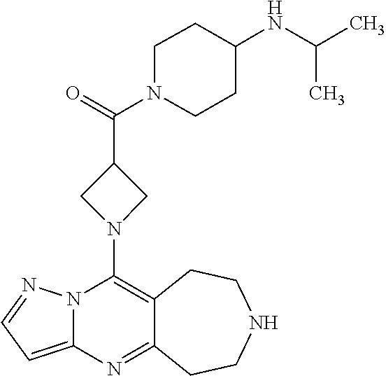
C12=C(N3CC(C(=O)N4CCC(NC(C)C)CC4)C3)N3C(=CC=N3)N=C1CCNCC2
